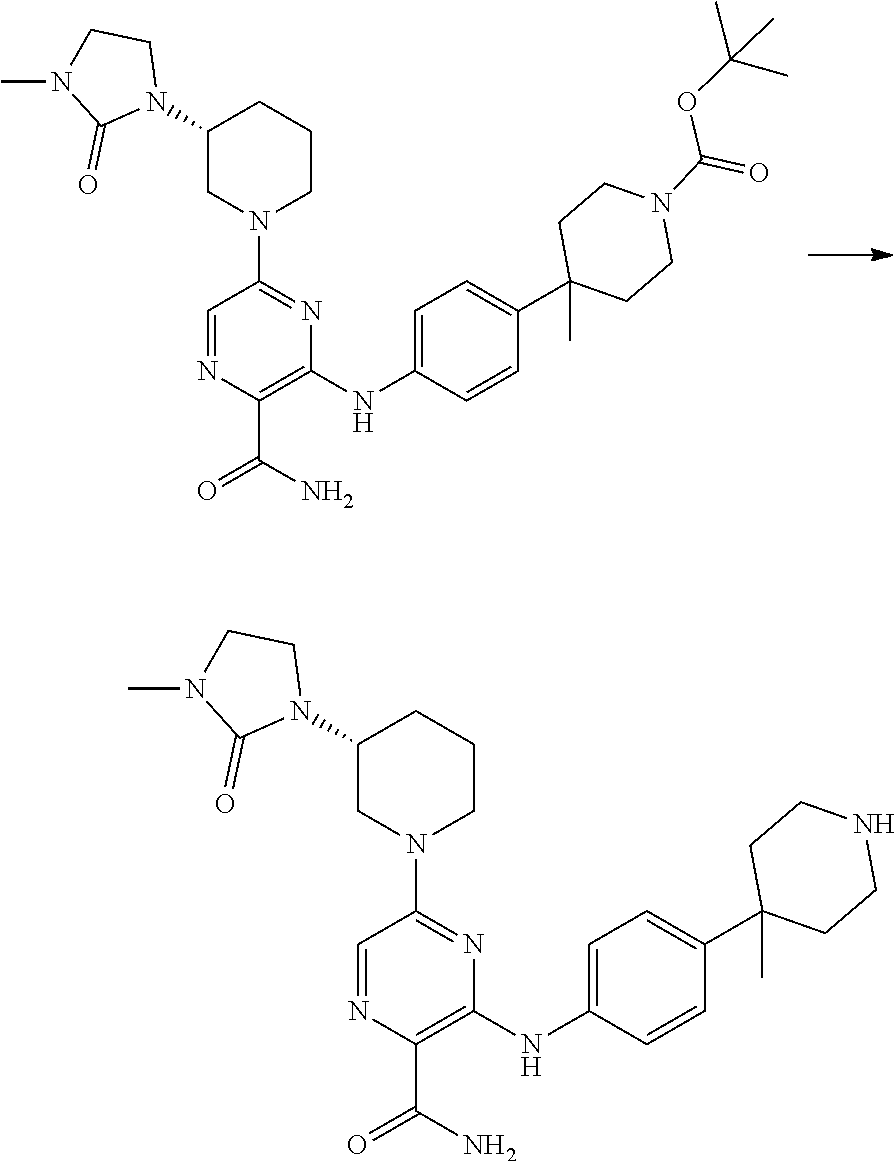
C1(C(N)=O)=C(NC2=CC=C(C3(C)CCN(C(OC(C)(C)C)=O)CC3)C=C2)N=C(N2CCCC(N3CCN(C)C3=O)C2)C=N1.C1(C(N)=O)=C(NC2=CC=C(C3(C)CCNCC3)C=C2)N=C(N2CCCC(N3CCN(C)C3=O)C2)C=N1
